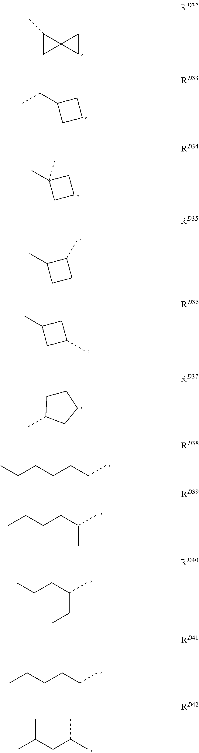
C1(C)CC12CC2.CCC1CCC1.CC1(C)CCC1.CC1CCC1C.CC1CC(C)C1.C1CC(C)CC1.CCCCCCC.CCCCC(C)C.CCCC(C)CC.C(CCCC)(C)C.C(CC(C)C)(C)C
